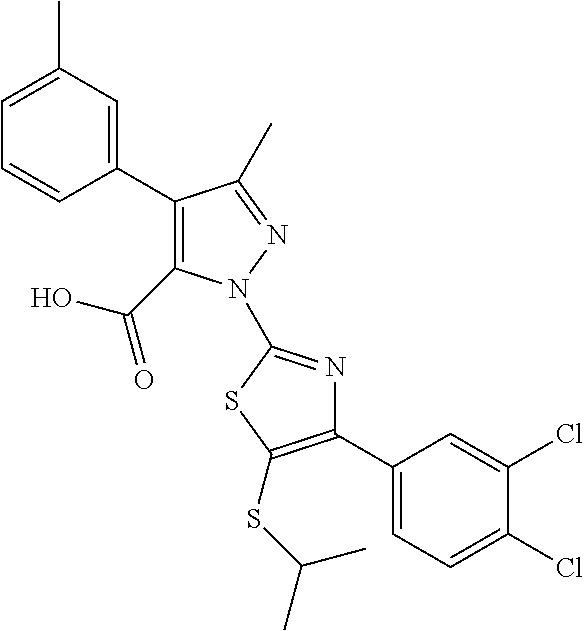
C1(C2=CC(C)=CC=C2)=C(C(=O)O)N(C2=NC(C3=CC=C(Cl)C(Cl)=C3)=C(SC(C)C)S2)N=C1C
